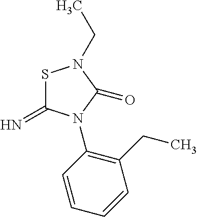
N=C1SN(CC)C(=O)N1C1=C(CC)C=CC=C1
